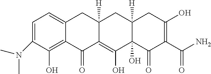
C1=C(N(C)C)C(O)=C2C(=C1)CC1([H])C(=C(O)C3(O)C([H])(C1)CC(O)=C(C(N)=O)C3=O)C2=O
